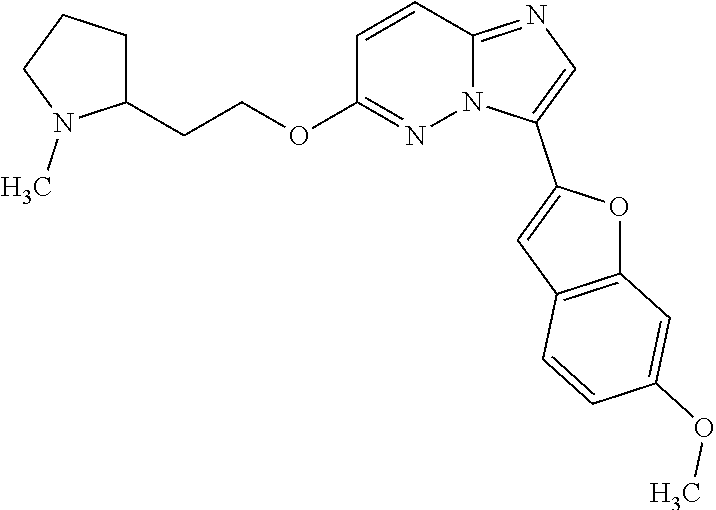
C1=CC2=NC=C(C3=CC4=C(O3)C=C(OC)C=C4)N2N=C1OCCC1CCCN1C
